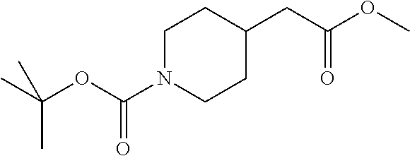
CC(OC(N1CCC(CC(OC)=O)CC1)=O)(C)C
